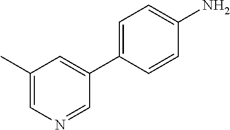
NC1=CC=C(C2=CC(C)=CN=C2)C=C1
